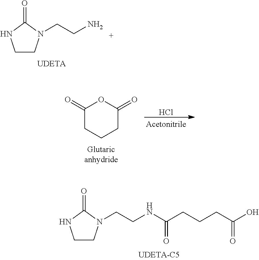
C1CN(CCNC(=O)CCCC(O)=O)C(=O)N1.C1CN(CCN)C(=O)N1.Cl.C1(=O)CCCC(=O)O1
